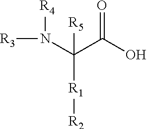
C([R1][R2])(N([R3])[R4])(C(O)=O)[R5]
